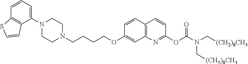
C1N(C2=CC=CC3=C2C=CS3)CCN(CCCCOC2=CC3=C(C=C2)C=CC(OC(N(C[(CH2)8CH3])C[(CH2)8CH3])=O)=N3)C1
